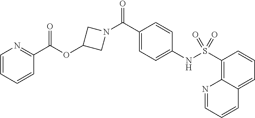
C1=CC=CC(C(OC2CN(C(C3=CC=C(NS(C4=C5C(=CC=C4)C=CC=N5)(=O)=O)C=C3)=O)C2)=O)=N1
